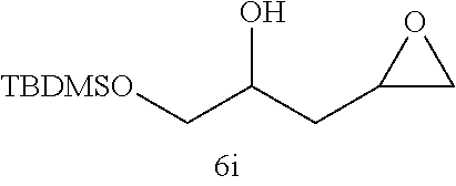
C1(CC(C[TBDMSO])O)CO1
